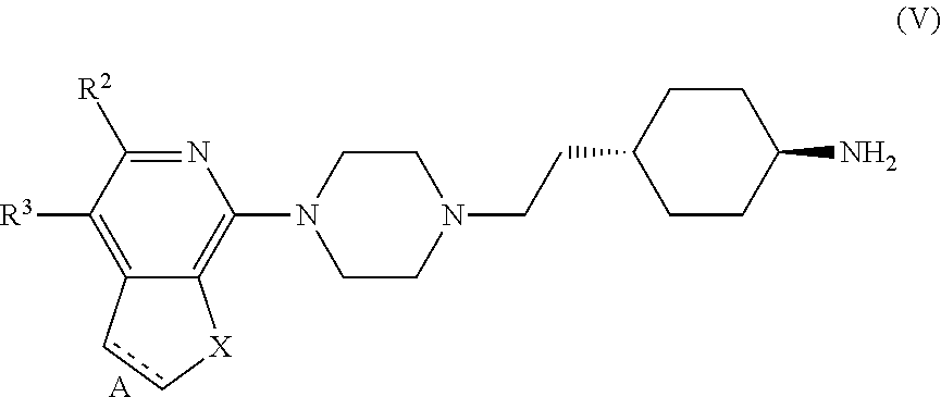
N1=C([R2])C([R3])=C2C(=C1N1CCN(CCC3CCC(N)CC3)CC1)[X]cc2.[A]
